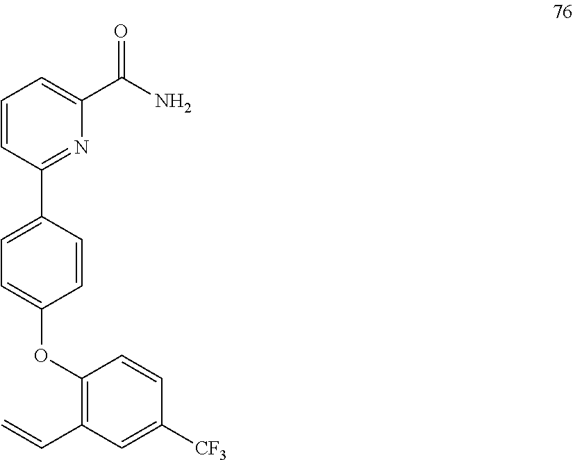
C1=CC(C2=CC=C(OC3=C(C=C)C=C([CF3])C=C3)C=C2)=NC(C(N)=O)=C1
